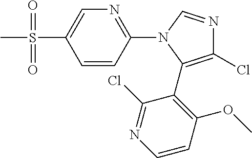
C1=CC(N2C(C3=C(OC)C=CN=C3Cl)=C(Cl)N=C2)=NC=C1S(C)(=O)=O
